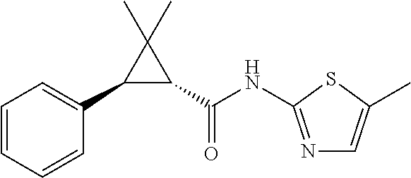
C1=CC=CC(C2C(C(=O)NC3=NC=C(C)S3)C2(C)C)=C1
